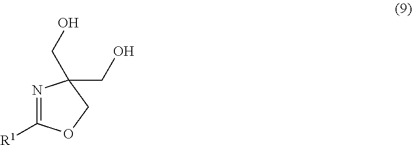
C(O)C1(CO)N=C([R1])OC1
